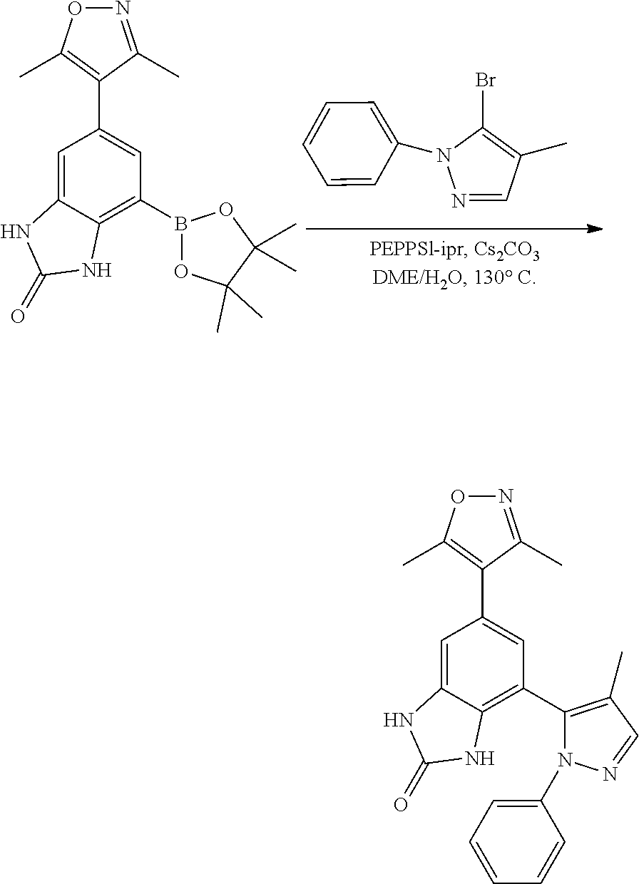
C1=C2C(=C(B3OC(C)(C)C(C)(C)O3)C=C1C1=C(C)ON=C1C)NC(=O)N2.N1=CC(C)=C(Br)N1C1=CC=CC=C1.C1=C2C(=C(C3=C(C)C=NN3C3=CC=CC=C3)C=C1C1=C(C)ON=C1C)NC(=O)N2
